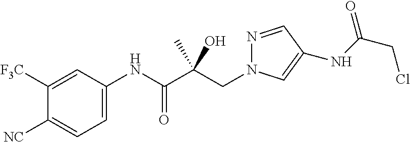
C1([F3C])=CC(NC(C(CN2N=CC(NC(CCl)=O)=C2)(C)O)=O)=CC=C1[NC]
